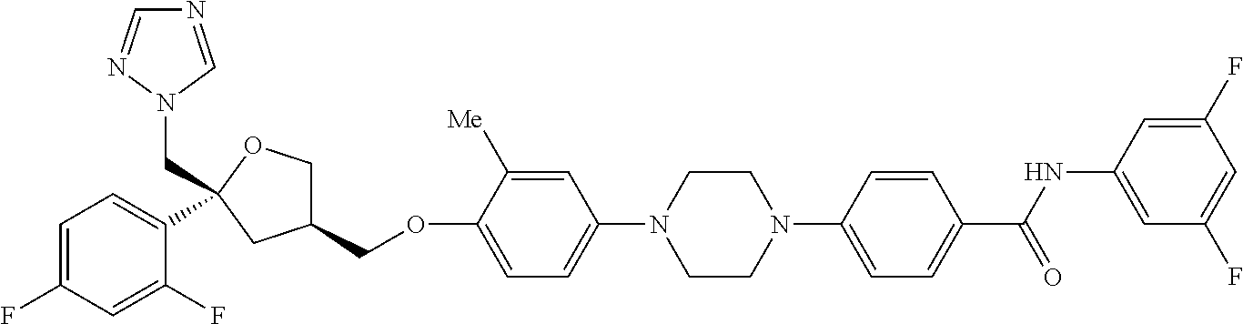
C1=C(F)C=C(F)C(C2(CN3N=CN=C3)OCC(COC3=CC=C(N4CCN(C5=CC=C(C(NC6=CC(F)=CC(F)=C6)=O)C=C5)CC4)C=C3[Me])C2)=C1
